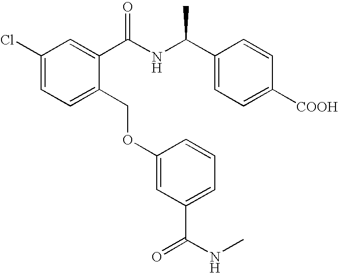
C1(Cl)=CC=C(COC2=CC(C(NC)=O)=CC=C2)C(C(NC(C2=CC=C([COOH])C=C2)C)=O)=C1
